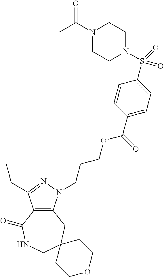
C12=C(N(CCCOC(C3=CC=C(S(N4CCN(C(C)=O)CC4)(=O)=O)C=C3)=O)N=C1CC)CC1(CNC2=O)CCOCC1
